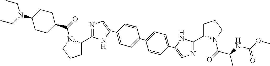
C1(N(CC)CC)CCC(C(=O)N2C(C3=NC=C(C4=CC=C(C5=CC=C(C6=CN=C(C7CCCN7C(=O)C(C)NC(OC)=O)N6)C=C5)C=C4)N3)CCC2)CC1
